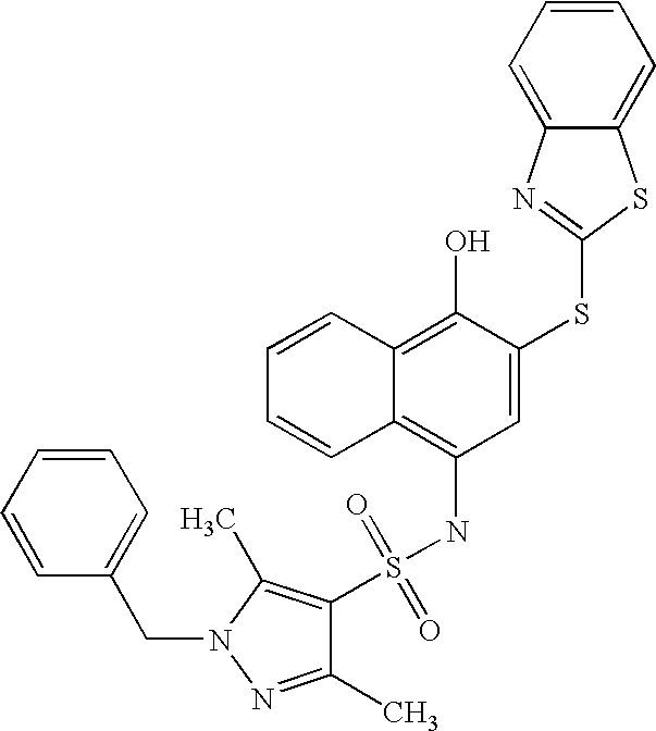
C1=CC=CC2=C(O)C(SC3=NC4=CC=CC=C4S3)=CC(NS(=O)(=O)C3=C(C)N(CC4=CC=CC=C4)N=C3C)=C12
